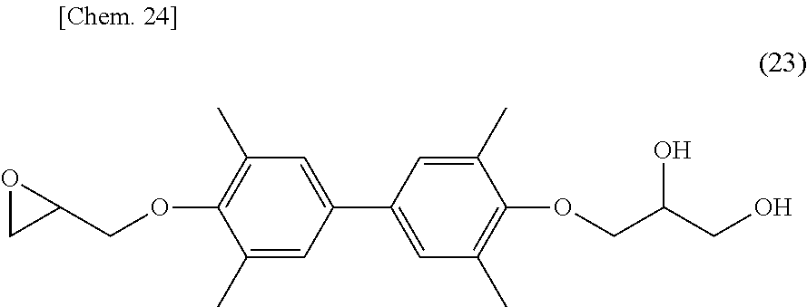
C1=C(C2=CC(C)=C(OCC(CO)O)C(C)=C2)C=C(C)C(OCC2OC2)=C1C
